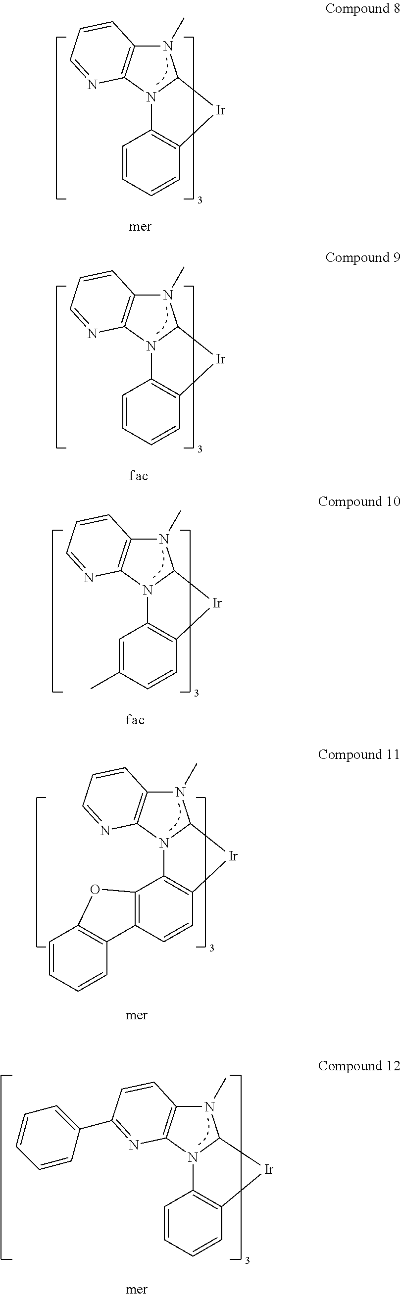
N1(C)C2=C(N3C1[Ir]C1=C3C=CC=C1)N=CC=C2.N1(C)C2=C(N3C1[Ir]C1=C3C=CC=C1)N=CC=C2.N1(C)C2=C(N3C1[Ir]C1=C3C=C(C)C=C1)N=CC=C2.N1(C)C2=C(N3C1[Ir]C1=C3C3=C(C=C1)C1=C(C=CC=C1)O3)N=CC=C2.N1(C)C2=C(N3C1[Ir]C1=C3C=CC=C1)N=C(C1=CC=CC=C1)C=C2
